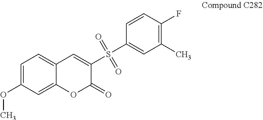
C1=C(OC)C=C2C(=C1)C=C(S(C1=CC(C)=C(F)C=C1)(=O)=O)C(=O)O2
